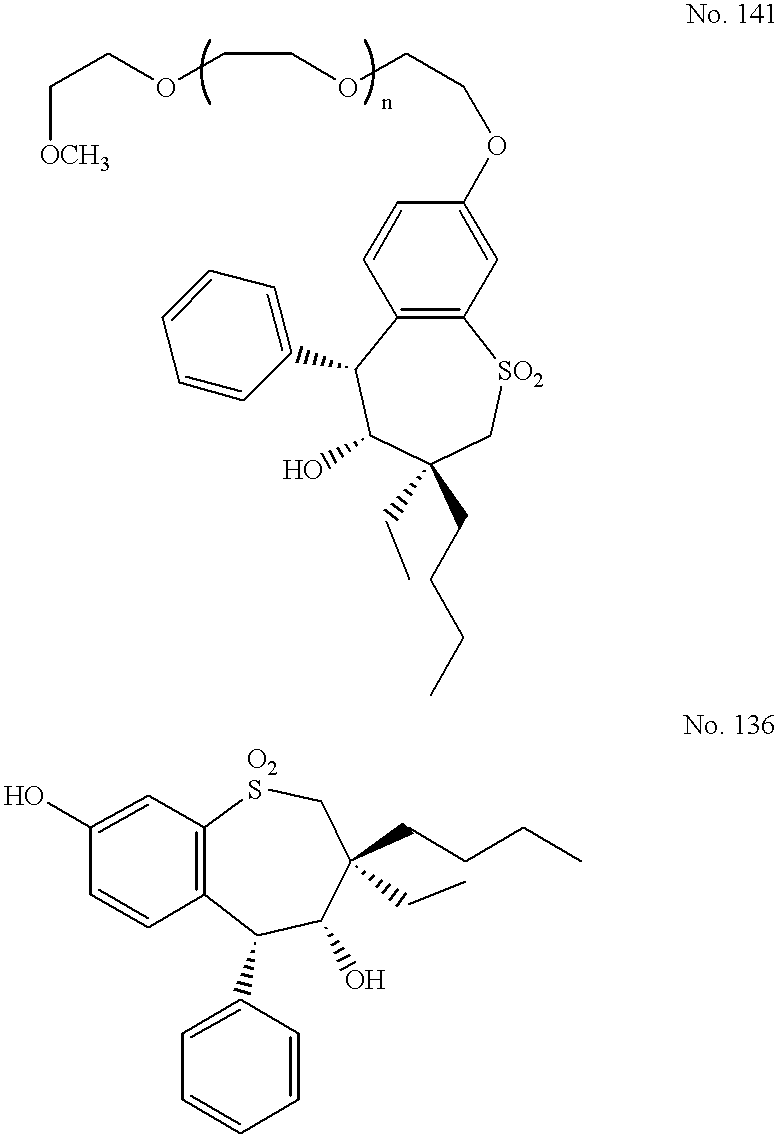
C12=C(C=C(OCCOCCOCC[OCH3])C=C1)[SO2]CC(CC)(CCCC)C(O)C2C1=CC=CC=C1.C1=CC2=C(C=C1O)[O2S]CC(CCCC)(CC)C(O)C2C1=CC=CC=C1
